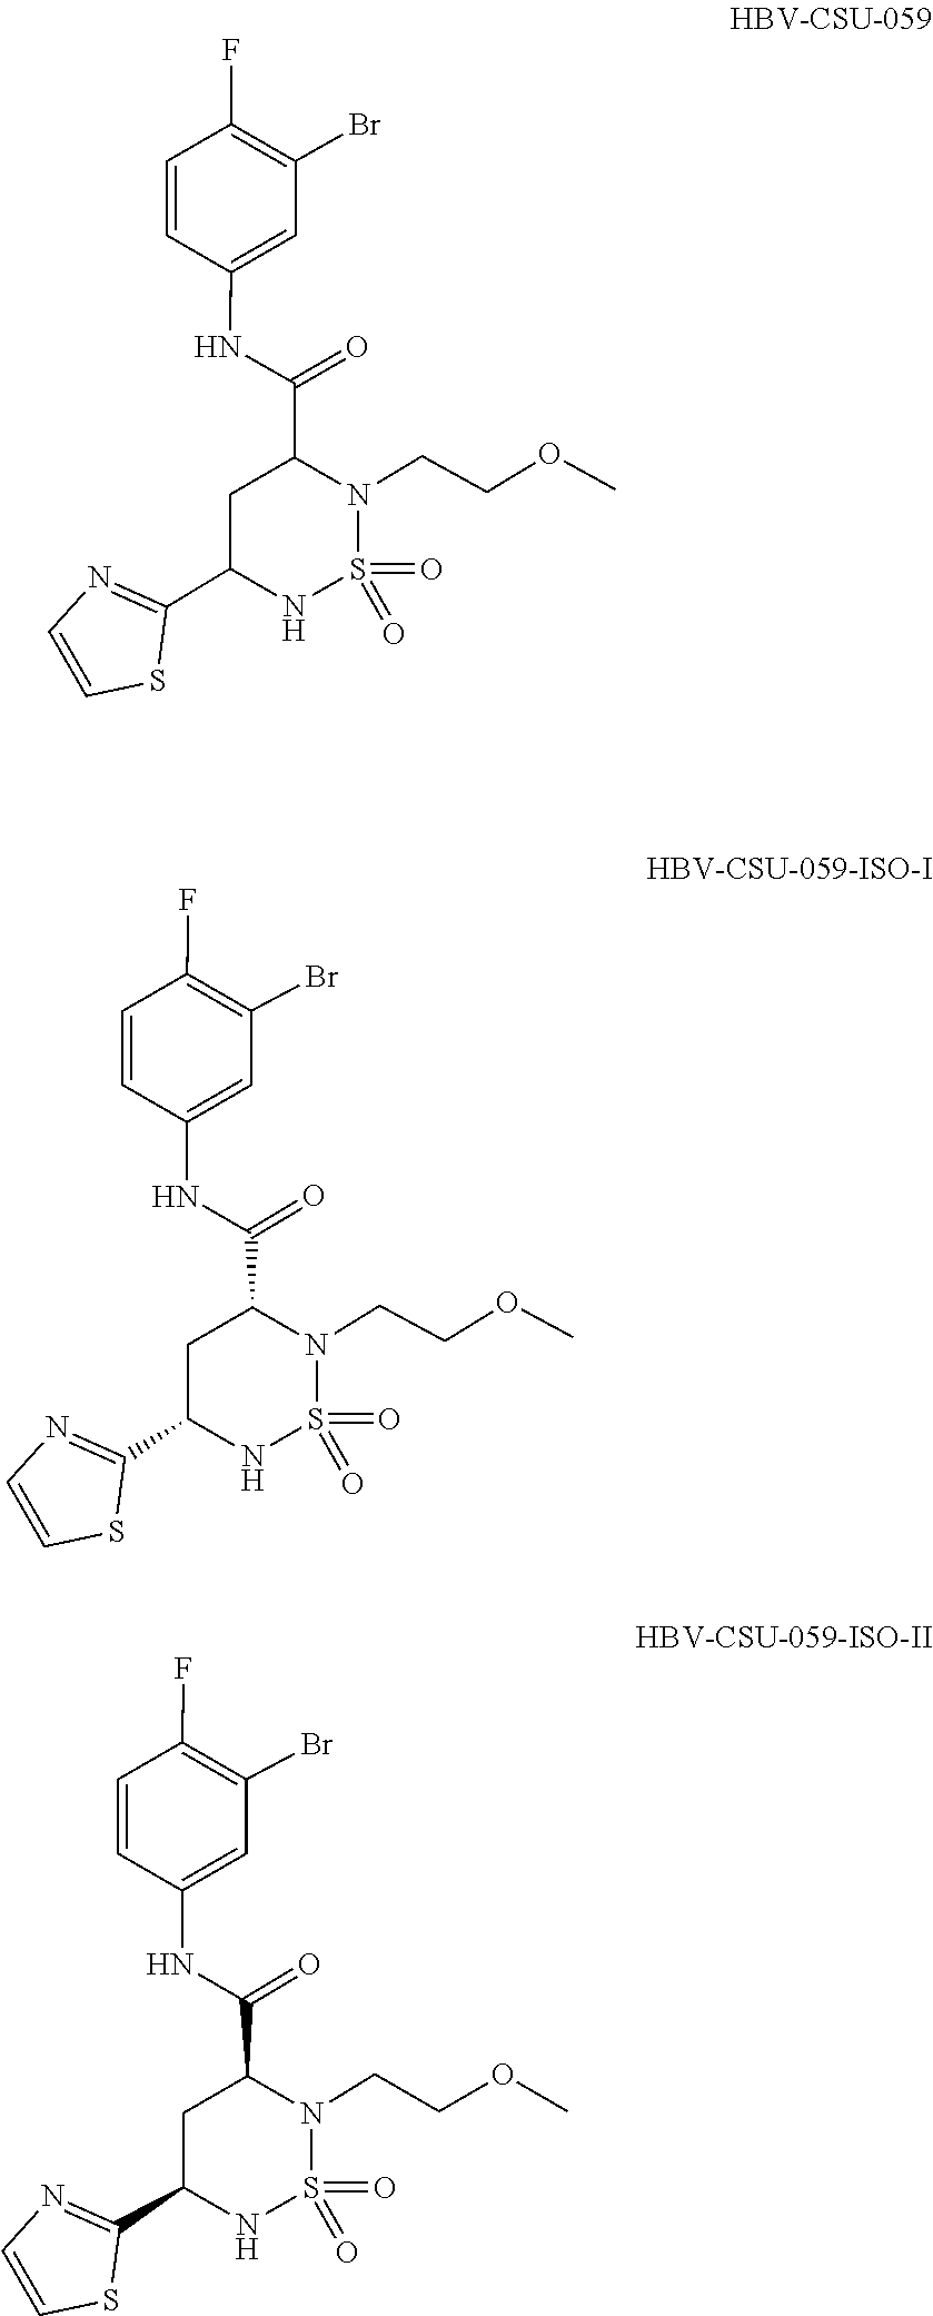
S1(=O)(=O)NC(C2=NC=CS2)CC(C(NC2=CC(Br)=C(F)C=C2)=O)N1CCOC.O=S1(=O)N(CCOC)C(C(NC2=CC(Br)=C(F)C=C2)=O)CC(C2=NC=CS2)N1.O=S1(=O)N(CCOC)C(C(NC2=CC(Br)=C(F)C=C2)=O)CC(C2=NC=CS2)N1
